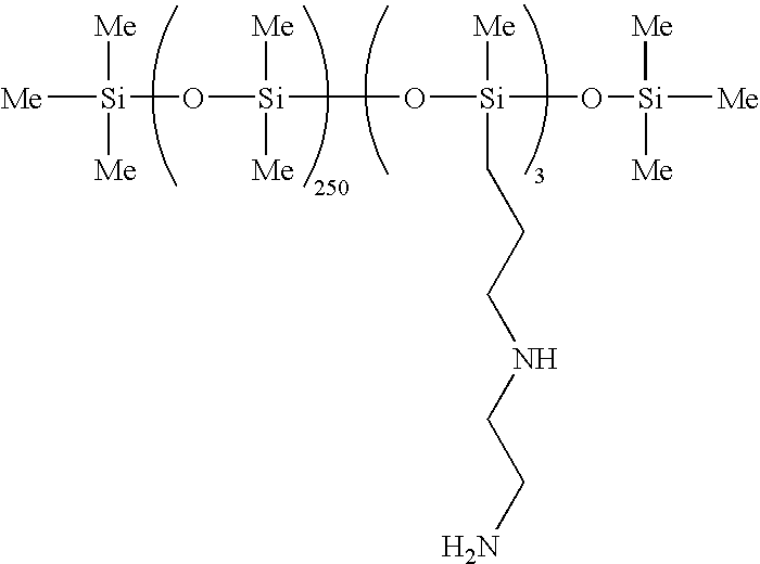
[Si]([Me])([Me])([Me])O[Si]([Me])([Me])O[Si]([Me])(CCCNCCN)O[Si]([Me])([Me])[Me]
